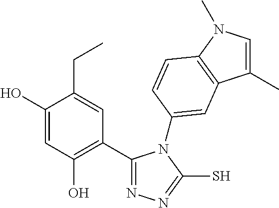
C1(C2=NN=C(S)N2C2=CC3=C(N(C)C=C3C)C=C2)=C(O)C=C(O)C(CC)=C1
